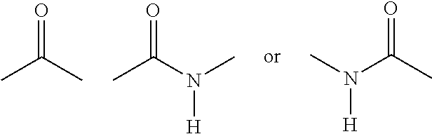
O=C(C)C.O=C(N(C)[H])C.O=C(C)N(C)[H]
